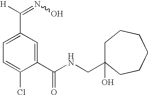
C1=C(C([H])=NO)C=C(C(NCC2(O)CCCCCC2)=O)C(Cl)=C1
